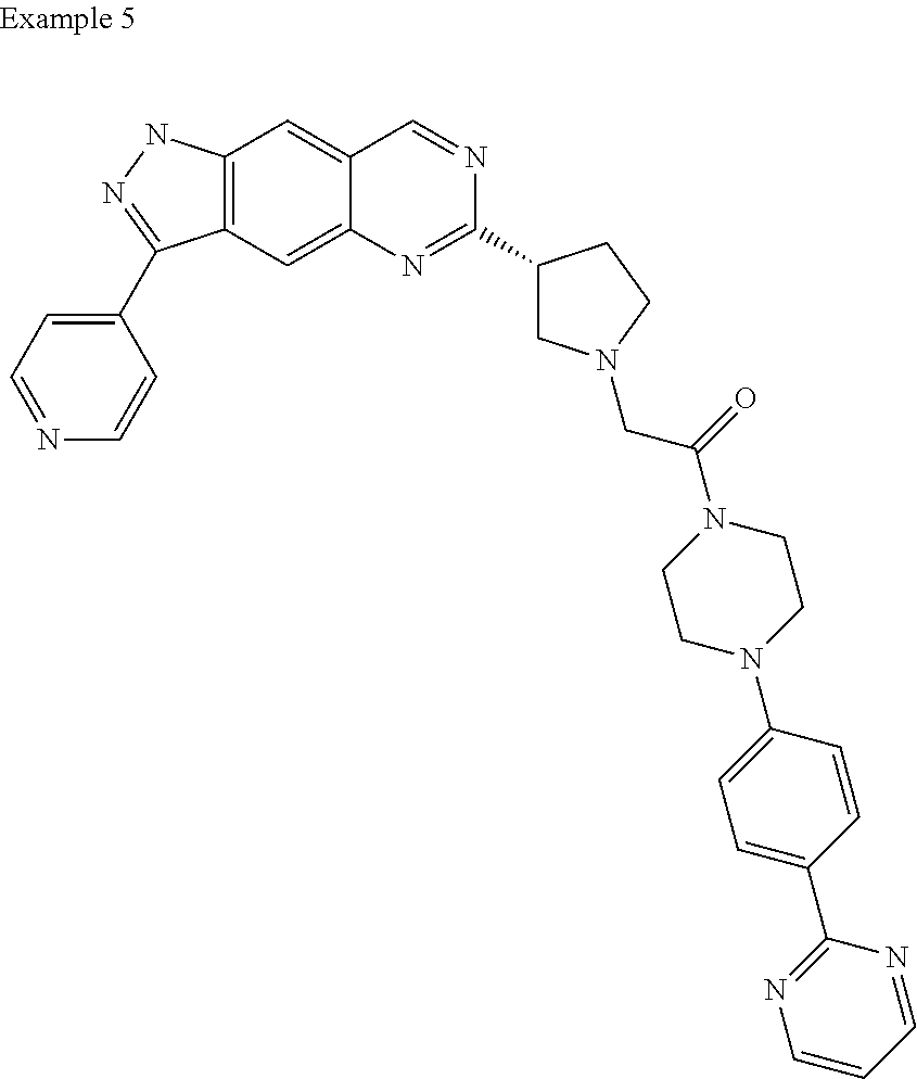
C12=C(NN=C1C1=CC=NC=C1)C=C1C(=C2)N=C(C2CN(CC(N3CCN(C4=CC=C(C5=NC=CC=N5)C=C4)CC3)=O)CC2)N=C1
